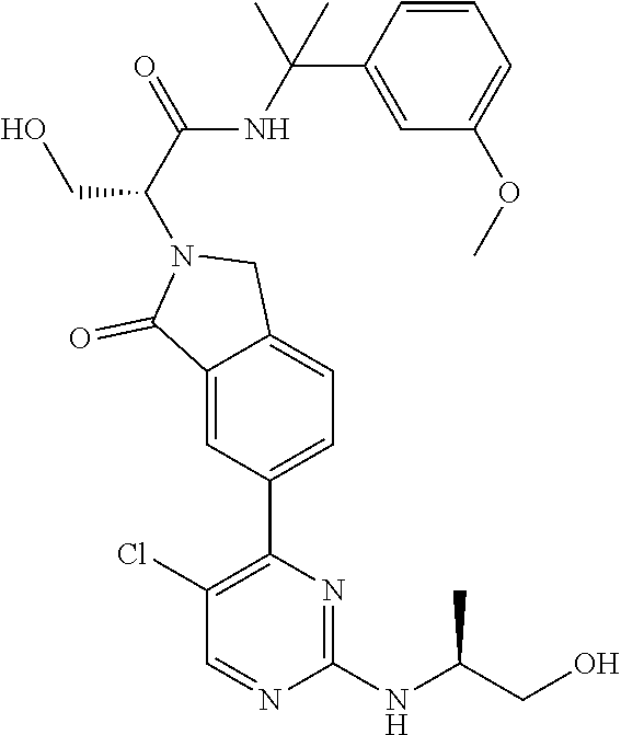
C1(Cl)=C(C2=CC=C3C(=C2)C(=O)N(C(C(=O)NC(C2=CC(OC)=CC=C2)(C)C)CO)C3)N=C(NC(CO)C)N=C1
